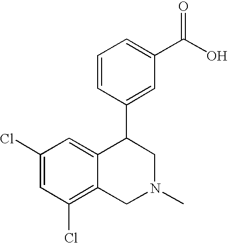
C1(Cl)=CC(Cl)=C2C(=C1)C(C1=CC(C(O)=O)=CC=C1)CN(C)C2
